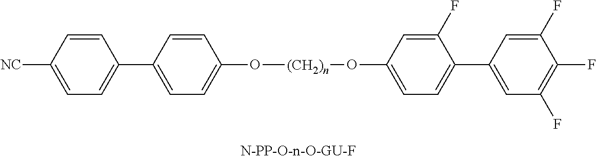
C1=CC([NC])=CC=C1C1=CC=C(O[(CH2)n]OC2=CC=C(C3=CC(F)=C(F)C(F)=C3)C(F)=C2)C=C1
